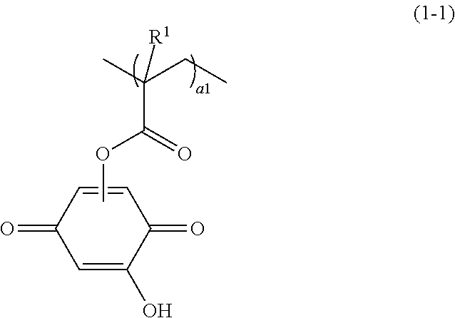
CC(CC)([R1])C(=O)OC.O=C1C=CC(=O)C(O)=C1
